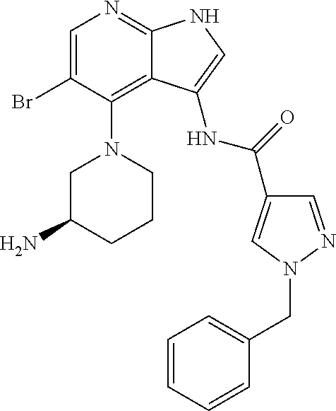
C1=C(Br)C(N2CC(N)CCC2)=C2C(=N1)NC=C2NC(=O)C1=CN(CC2=CC=CC=C2)N=C1
